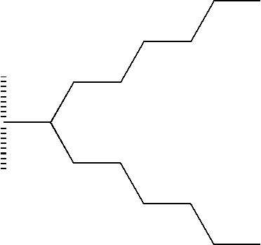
C(C(C)C)(CCCCCC)CCCCCC
